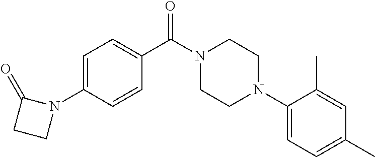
C1=C(N2C(=O)CC2)C=CC(C(N2CCN(C3=CC=C(C)C=C3C)CC2)=O)=C1
